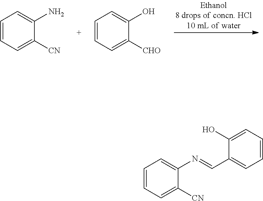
C1=CC=C([CN])C(N)=C1.C1=CC=C([CHO])C(O)=C1.C1=CC=C([CN])C(N=CC2=CC=CC=C2O)=C1
